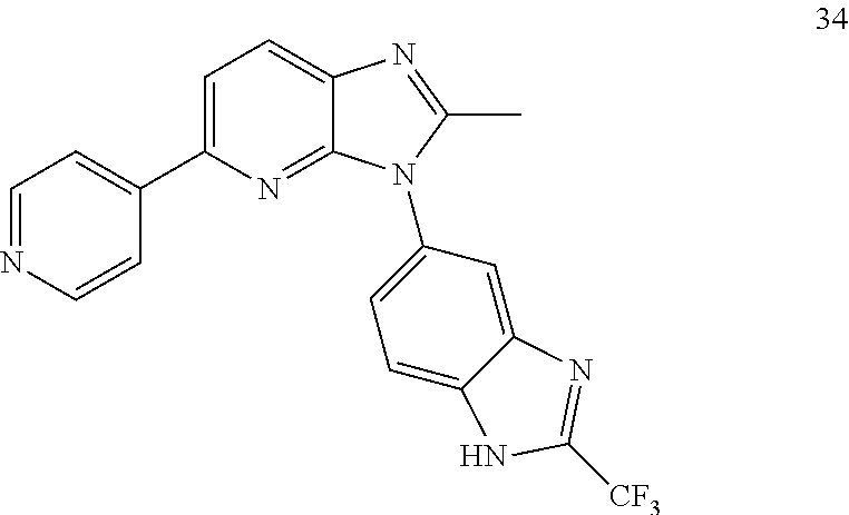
C1=C(C2=CC=NC=C2)N=C2C(=C1)N=C(C)N2C1=CC=C2C(=C1)N=C([CF3])N2
